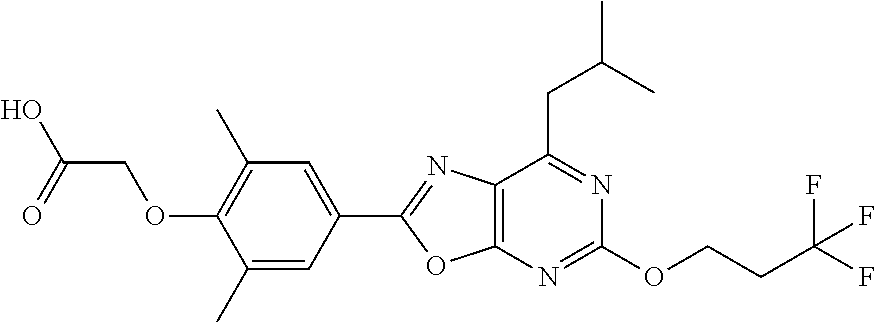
C12=C(C(CC(C)C)=NC(OCCC(F)(F)F)=N1)N=C(C1=CC(C)=C(OCC(O)=O)C(C)=C1)O2
